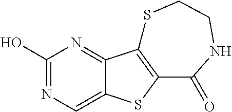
C1(O)=NC=C2C(=N1)C1=C(S2)C(=O)NCCS1
